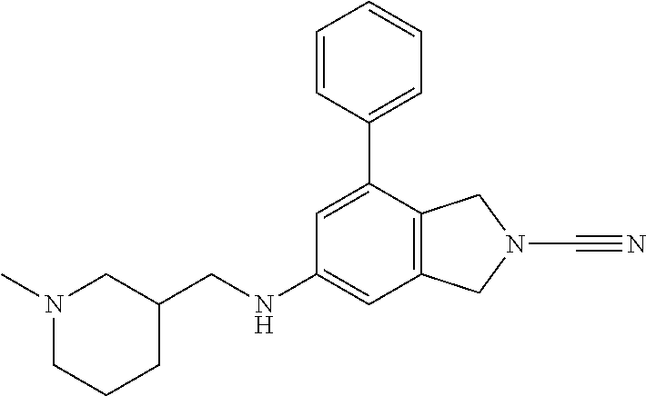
C1(CNC2=CC3=C(C(C4=CC=CC=C4)=C2)CN(C#N)C3)CN(C)CCC1
